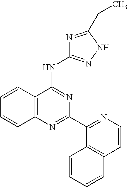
C12=C(N=C(C3=NC=CC4=C3C=CC=C4)N=C1NC1=NNC(CC)=N1)C=CC=C2
